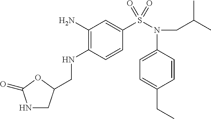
C1=CC(NCC2CNC(=O)O2)=C(N)C=C1S(=O)(N(C1=CC=C(CC)C=C1)CC(C)C)=O
